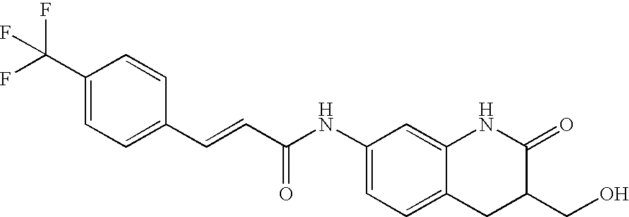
C(=CC(=O)NC1=CC=C2C(=C1)NC(=O)C(CO)C2)C1=CC=C(C(F)(F)F)C=C1
